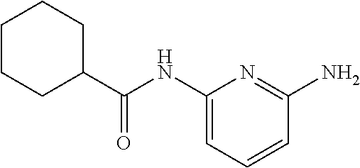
C(NC1=CC=CC(N)=N1)(=O)C1CCCCC1
